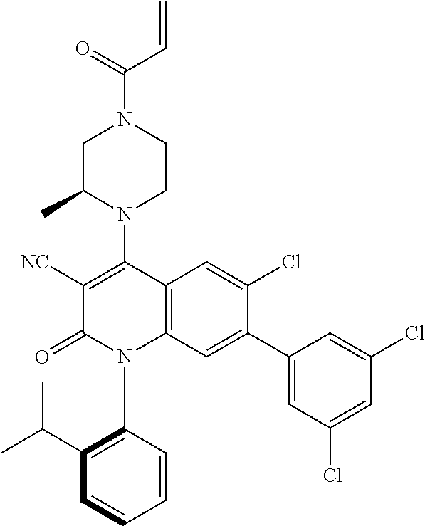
C1C(C)N(C2=C([NC])C(=O)N(C3=C(C(C)C)C=CC=C3)C3=C2C=C(Cl)C(C2=CC(Cl)=CC(Cl)=C2)=C3)CCN1C(=O)C=C
